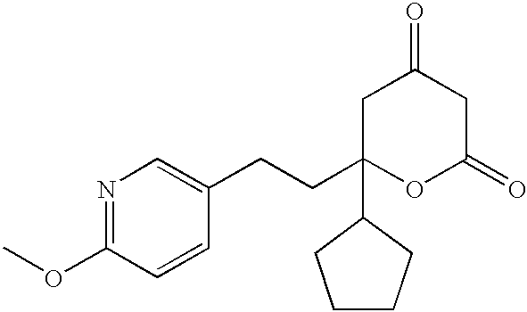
N1=C(OC)C=CC(CCC2(C3CCCC3)CC(=O)CC(=O)O2)=C1
